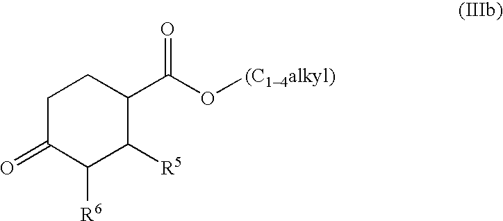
C1C(=O)C([R6])C([R5])C(C(=O)O[(C14alkyl)])C1
